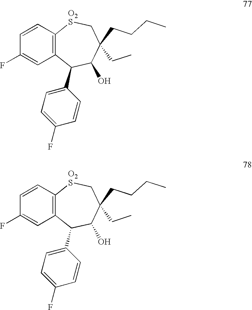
C1=CC2=C(C=C1F)C(C1=CC=C(F)C=C1)C(O)C(CC)(CCCC)C[O2S]2.C1=CC2=C(C=C1F)C(C1=CC=C(F)C=C1)C(O)C(CC)(CCCC)C[O2S]2
